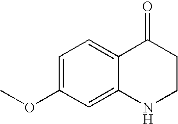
C1=C(OC)C=C2C(=C1)C(=O)CCN2
